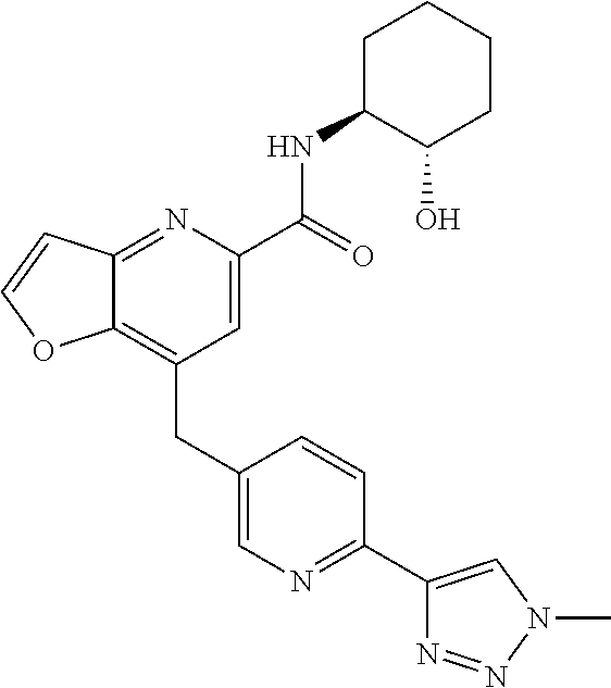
C12=C(CC3=CN=C(C4=CN(C)N=N4)C=C3)C=C(C(NC3C(O)CCCC3)=O)N=C1C=CO2
